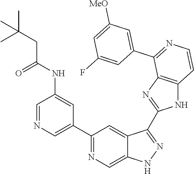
C1(C2=CN=CC(NC(=O)CC(C)(C)C)=C2)=NC=C2C(=C1)C(C1=NC3=C(N1)C=CN=C3C1=CC([MeO])=CC(F)=C1)=NN2
